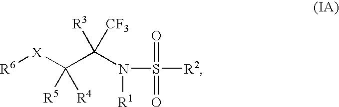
[R6][X]C(C(N([R1])S([R2])(=O)=O)([R3])[CF3])([R5])[R4]
